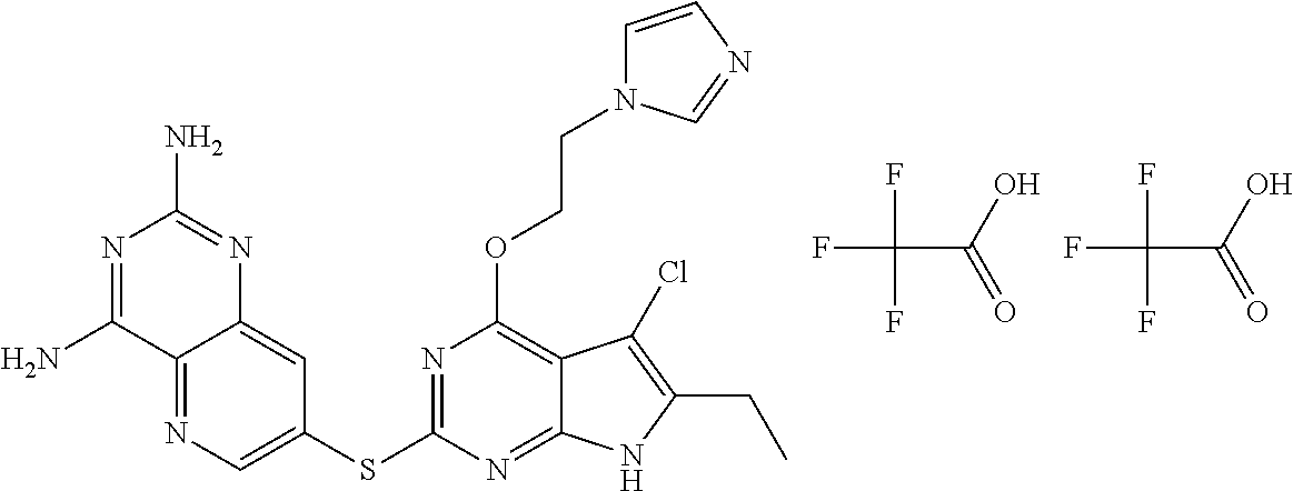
FC(C(O)=O)(F)F.FC(C(O)=O)(F)F.C12=NC=C(SC3=NC(OCCN4C=CN=C4)=C4C(=N3)NC(CC)=C4Cl)C=C1N=C(N)N=C2N
